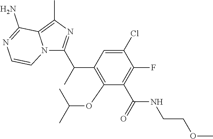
C1(Cl)=CC(C(C)C2=NC(C)=C3N2C=CN=C3N)=C(OC(C)C)C(C(=O)NCCOC)=C1F
